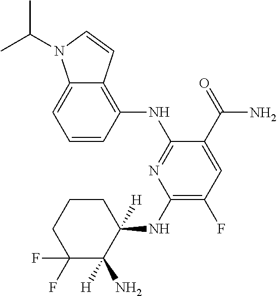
C1=CC(NC2=NC(NC3([H])C(N)([H])C(F)(F)CCC3)=C(F)C=C2C(=O)N)=C2C(=C1)N(C(C)C)C=C2
